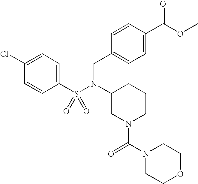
C1(Cl)=CC=C(S(N(C2CN(C(N3CCOCC3)=O)CCC2)CC2=CC=C(C(OC)=O)C=C2)(=O)=O)C=C1
